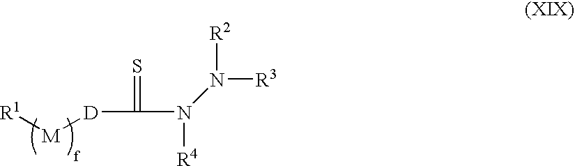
[D](C(N([R4])N([R2])[R3])=S)[M][R1]
